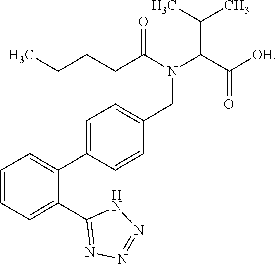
C1=C(C2=CC=CC=C2C2=NN=NN2)C=CC(CN(C(C([OH])=O)C(C)C)C(CCCC)=O)=C1
